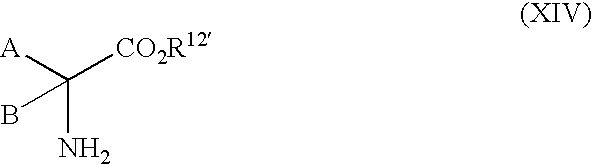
[A]C([CO2R12])(N)B
